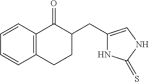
C12=C(C=CC=C1)C(=O)C(CC1=CNC(=S)N1)CC2
